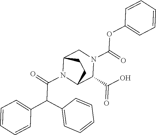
C(N1C2C(C(O)=O)N(C(OC3=CC=CC=C3)=O)CC1CC2)(=O)C(C1=CC=CC=C1)C1=CC=CC=C1
